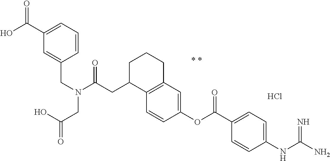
C1=CC=C(C(O)=O)C=C1CN(C(CC1C2=C(CCC1)C=C(OC(C1=CC=C(NC(N)=N)C=C1)=O)C=C2)=O)CC(O)=O.Cl
